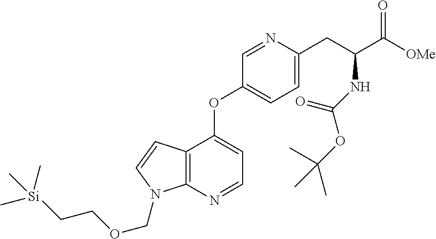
C1=NC(CC(C([OMe])=O)NC(OC(C)(C)C)=O)=CC=C1OC1=CC=NC2=C1C=CN2COCC[Si](C)(C)C
